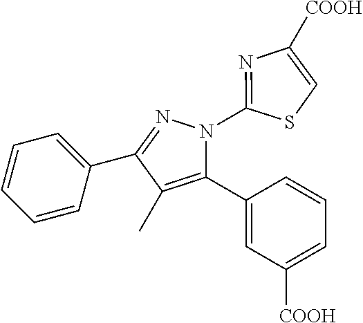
C1=CC=C(C2=NN(C3=NC([COOH])=CS3)C(C3=CC([COOH])=CC=C3)=C2C)C=C1
